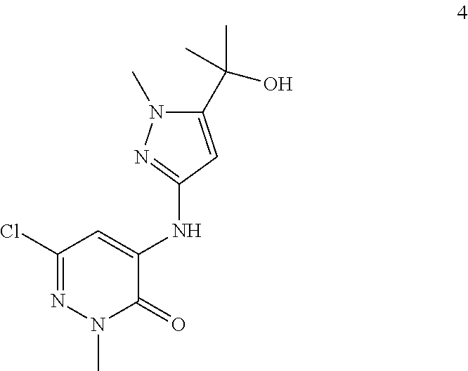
C1(C(O)(C)C)=CC(NC2=CC(Cl)=NN(C)C2=O)=NN1C
